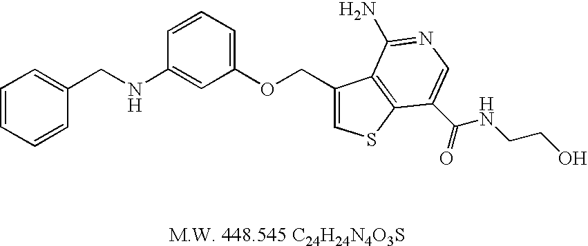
C1=CC=CC(CNC2=CC(OCC3=CSC4=C3C(N)=NC=C4C(=O)NCCO)=CC=C2)=C1
